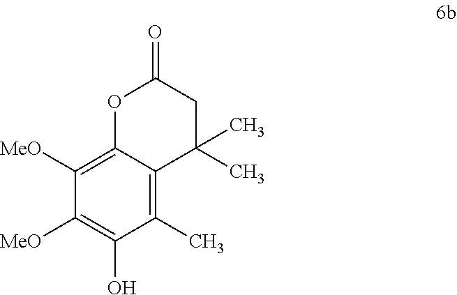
C1([MeO])=C2C(=C(C)C(O)=C1[MeO])C(C)(C)CC(=O)O2
